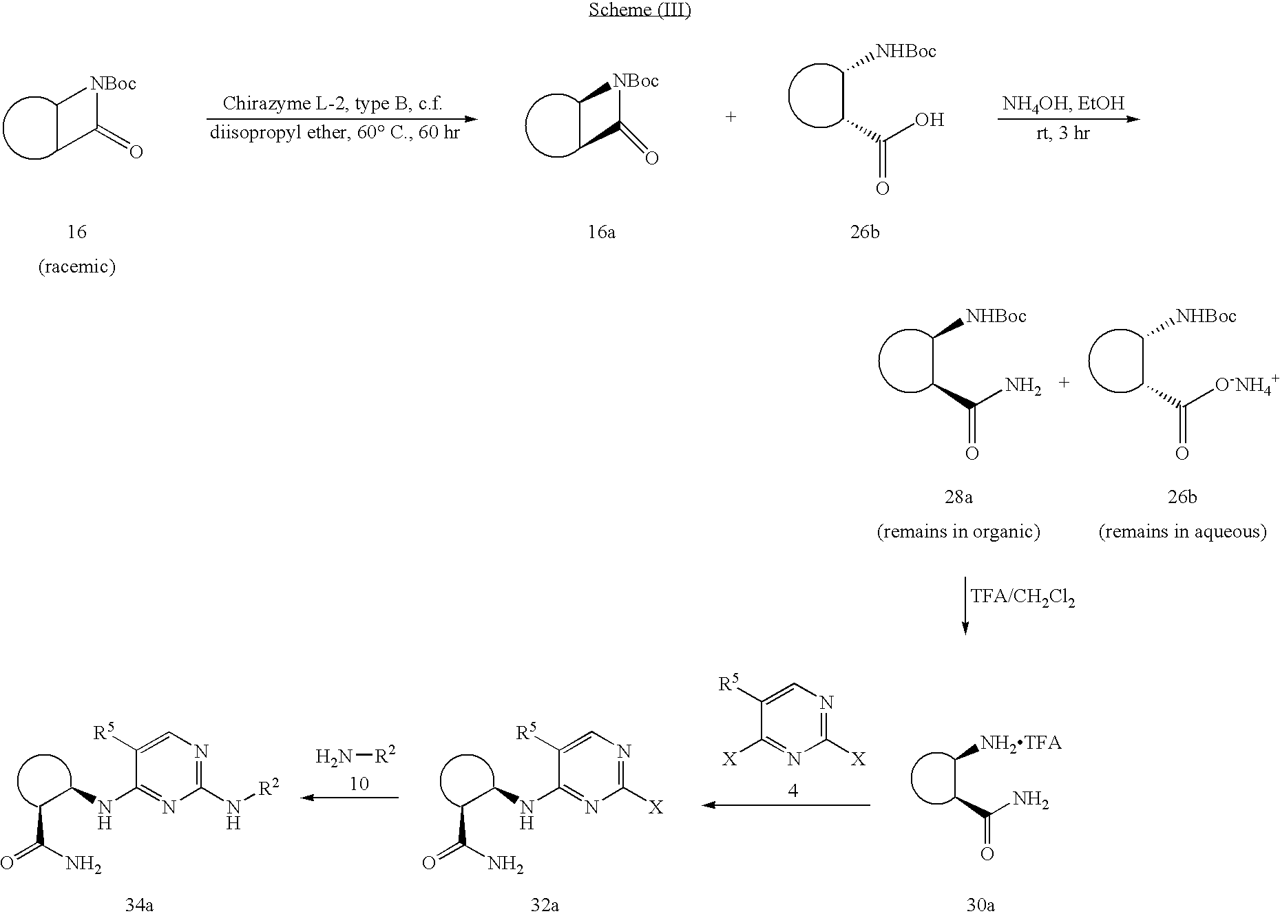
C1C[NBoc]C1=O.C1C[NBoc]C1=O.C(CC(O)=O)[NHBoc].C(CC(N)=O)[NHBoc].C(CC([O-NH4+])=O)[NHBoc].N[R2].C(CNC1=NC([X])=NC=C1[R5])C(=O)N.[X]C1=NC([X])=NC=C1[R5].C(CC(N)=O)[NH2TFA].C(CNC1=NC(N[R2])=NC=C1[R5])C(=O)N
